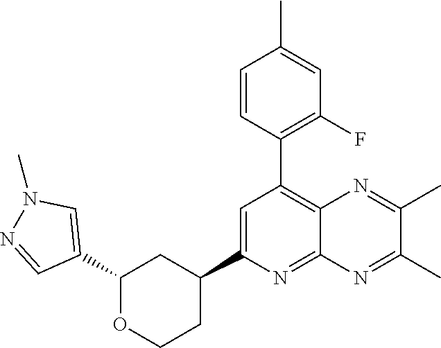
C1(C2=CN(C)N=C2)OCCC(C2=CC(C3=C(F)C=C(C)C=C3)=C3C(=N2)N=C(C)C(C)=N3)C1
